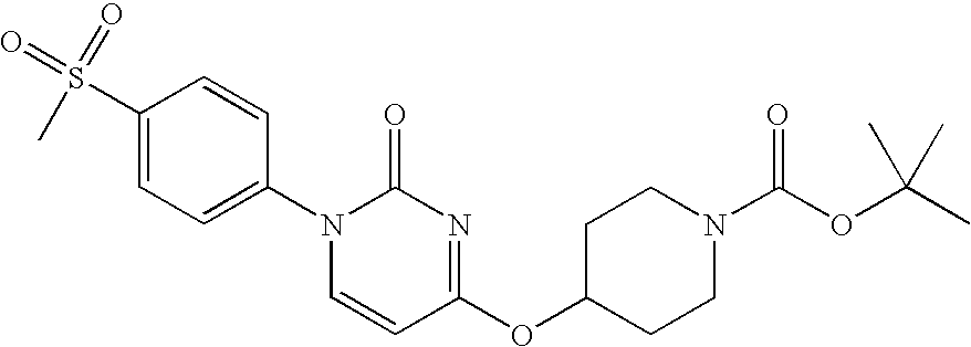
C1=CC(N2C=CC(OC3CCN(C(OC(C)(C)C)=O)CC3)=NC2=O)=CC=C1S(C)(=O)=O
